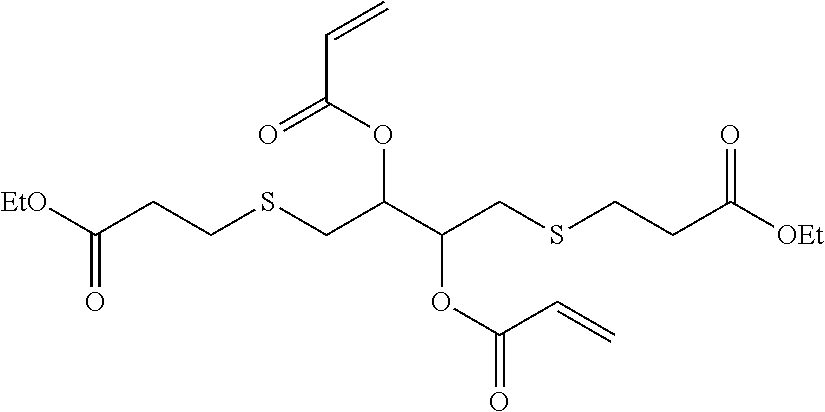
O(C(=O)C=C)C(C(CSCCC(=O)[EtO])OC(=O)C=C)CSCCC(=O)[OEt]
